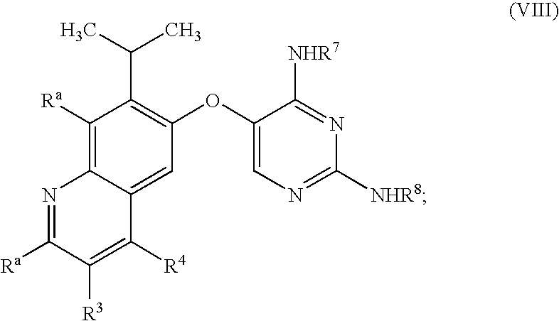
C1([Ra])=C2C(=CC(OC3=CN=C([NHR8])N=C3[NHR7])=C1C(C)C)C([R4])=C([R3])C([Ra])=N2
